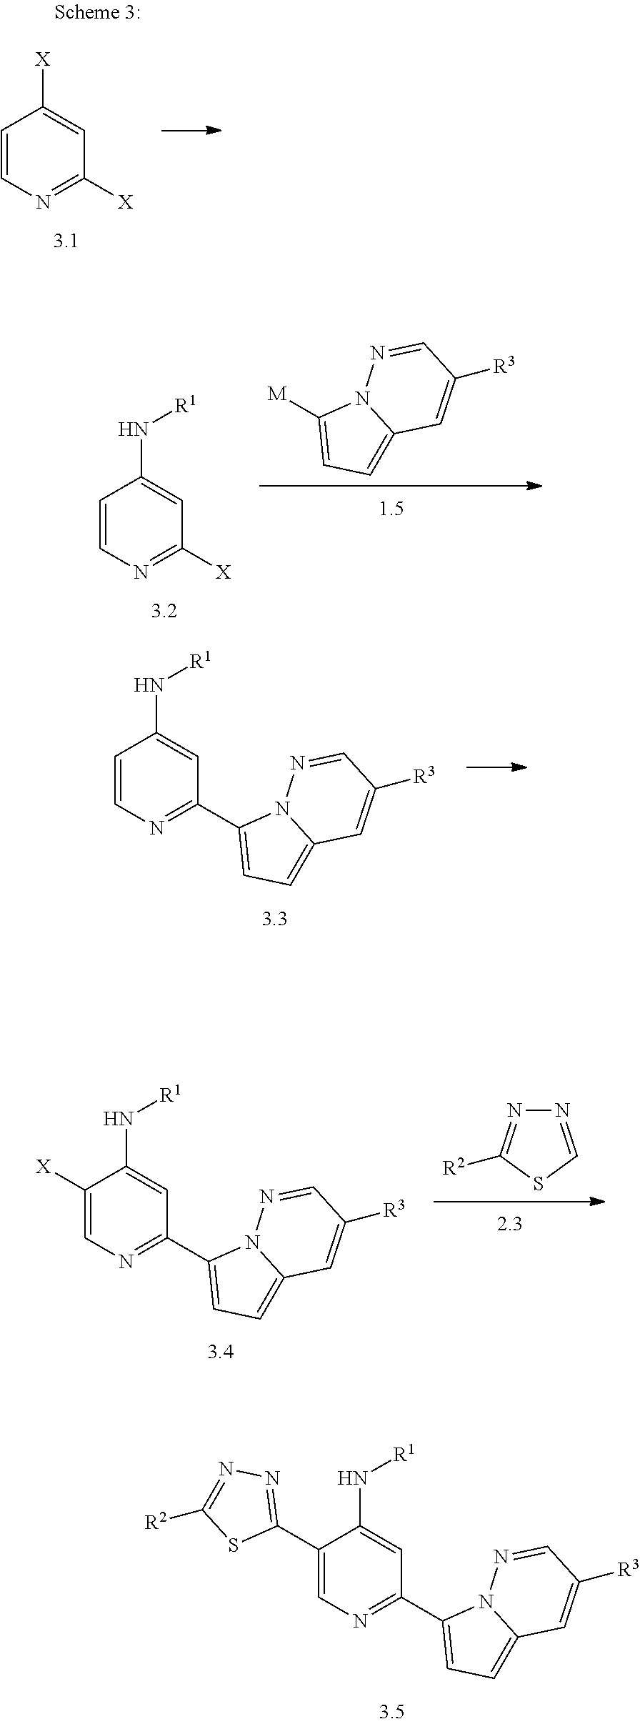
C1=CN=C([X])C=C1[X].C1(C2=NC=C(C3=NN=C([R2])S3)C(N[R1])=C2)=CC=C2N1N=CC([R3])=C2.C1=CN=C([X])C=C1N[R1].[M]C1=CC=C2N1N=CC([R3])=C2.C1(C2=NC=CC(N[R1])=C2)=CC=C2N1N=CC([R3])=C2.N1=CSC([R2])=N1.C1(C2=NC=C([X])C(N[R1])=C2)=CC=C2N1N=CC([R3])=C2
